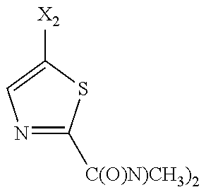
N1=C([C(O)N)CH3)2])SC([X2])=C1
